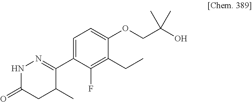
N1C(=O)CC(C)C(C2=CC=C(OCC(O)(C)C)C(CC)=C2F)=N1
